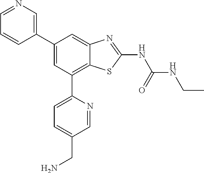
C1(C2=CN=CC=C2)=CC(C2=CC=C(CN)C=N2)=C2C(=C1)N=C(NC(NCC)=O)S2
